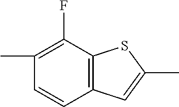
C1(C)=C(F)C2=C(C=C1)C=C(C)S2
